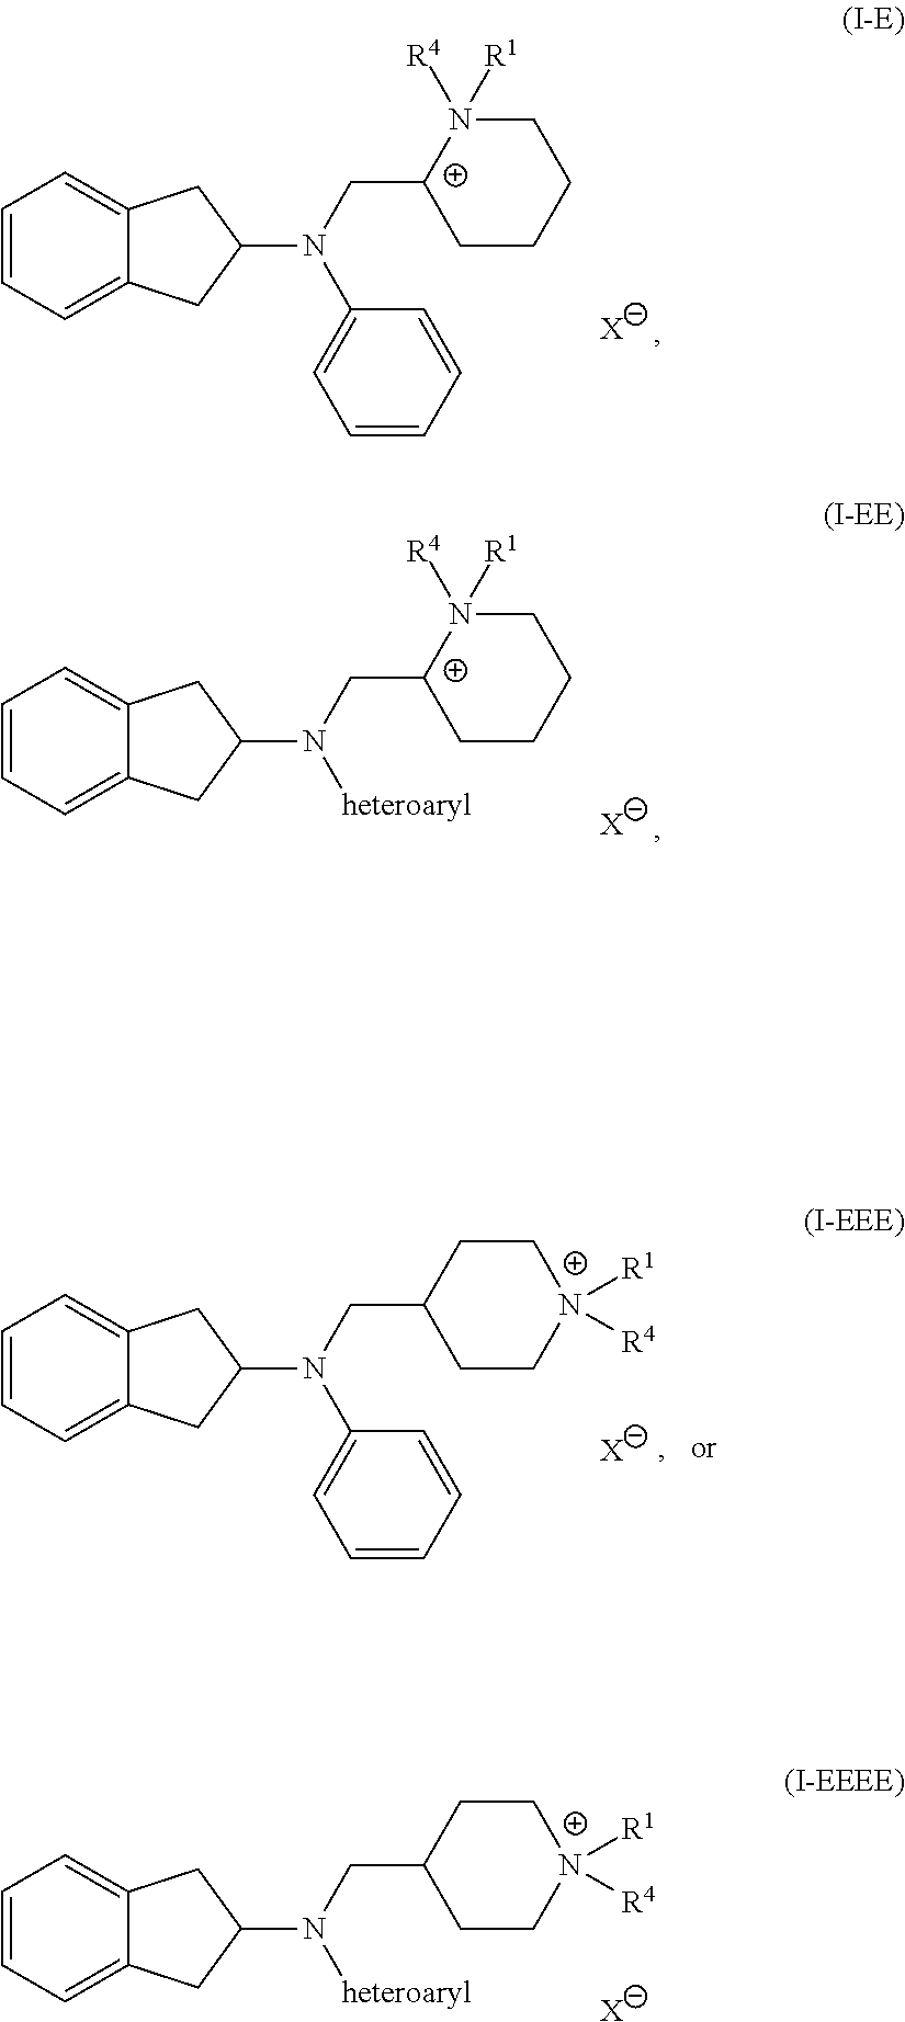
C1=CC=C2C(=C1)CC(N(C[C+]1CCCCN1([R4])[R1])C1=CC=CC=C1)C2.[X].C1=CC=C2C(=C1)CC(N(C[C+]1CCCCN1([R4])[R1])[heteroaryl])C2.[X].C1=CC=C2C(=C1)CC(N(CC1CC[N+]([R1])([R4])CC1)C1=CC=CC=C1)C2.[X].C1=CC=C2C(=C1)CC(N(CC1CC[N+]([R1])([R4])CC1)[heteroaryl])C2.[X]
